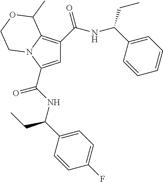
C1=C(C(NC(C2=CC=C(F)C=C2)CC)=O)N2C(=C1C(=O)NC(C1=CC=CC=C1)CC)C(C)OCC2
